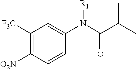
C1([F3C])=C([O2N])C=CC(N(C(C(C)C)=O)[R1])=C1
